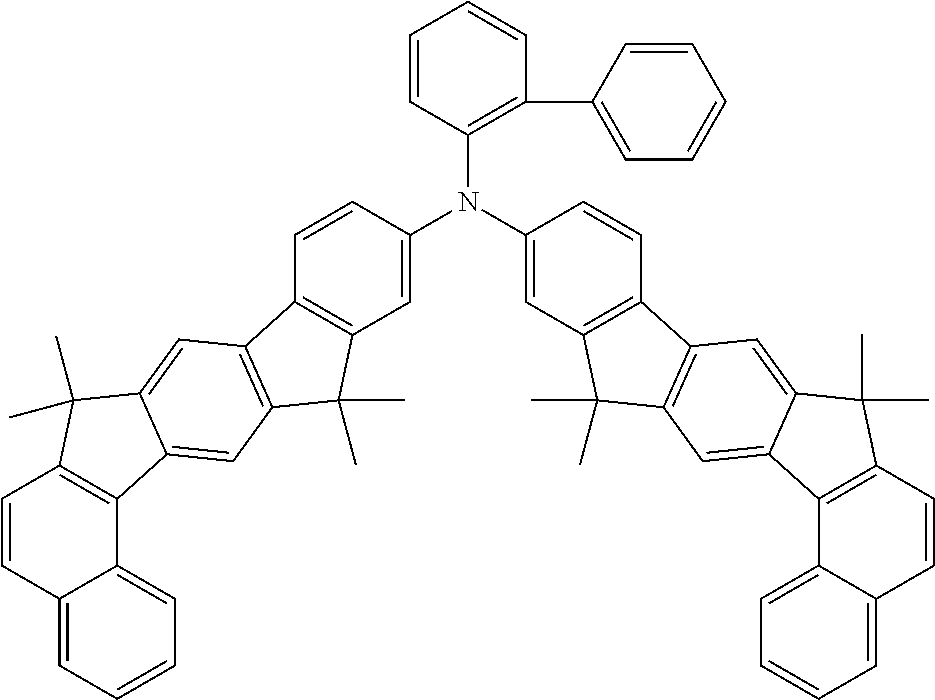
C1=CC(N(C2=CC3=C(C=C2)C2=C(C3(C)C)C=C3C(=C2)C(C)(C)C2=C3C3=CC=CC=C3C=C2)C2=CC3=C(C=C2)C2=C(C3(C)C)C=C3C(=C2)C(C)(C)C2=C3C3=CC=CC=C3C=C2)=C(C2=CC=CC=C2)C=C1
